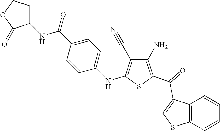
C1(N)=C(C(=O)C2=CSC3=C2C=CC=C3)SC(NC2=CC=C(C(NC3CCOC3=O)=O)C=C2)=C1C#N
